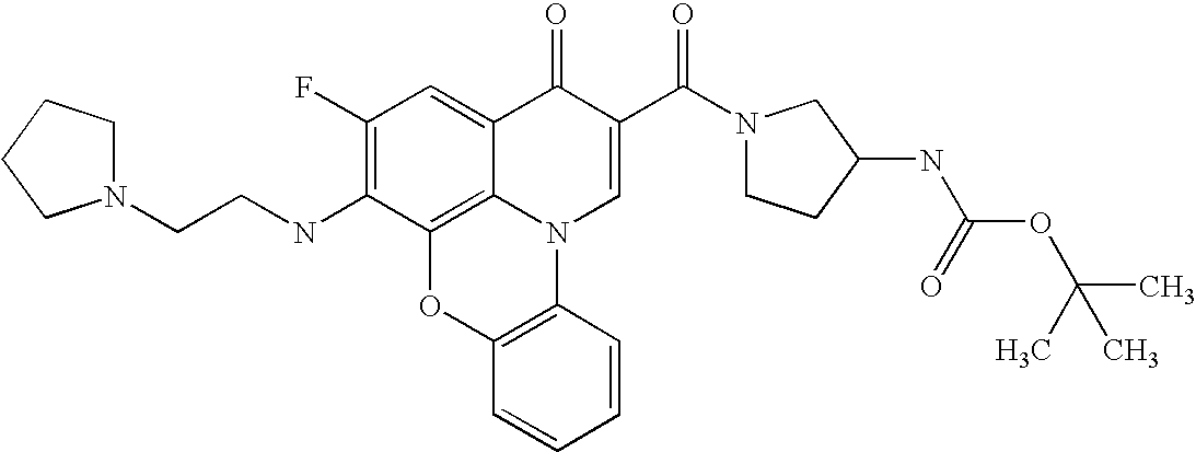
C1(F)=C(NCCN2CCCC2)C2=C3C(=C1)C(=O)C(C(N1CCC(NC(OC(C)(C)C)=O)C1)=O)=CN3C1=C(O2)C=CC=C1
